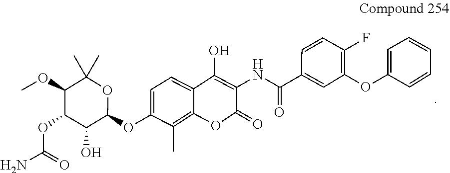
C1=CC=CC(OC2=C(F)C=CC(C(=O)NC3=C(O)C4=CC=C(OC5OC(C)(C)C(OC)C(OC(N)=O)C5O)C(C)=C4OC3=O)=C2)=C1
